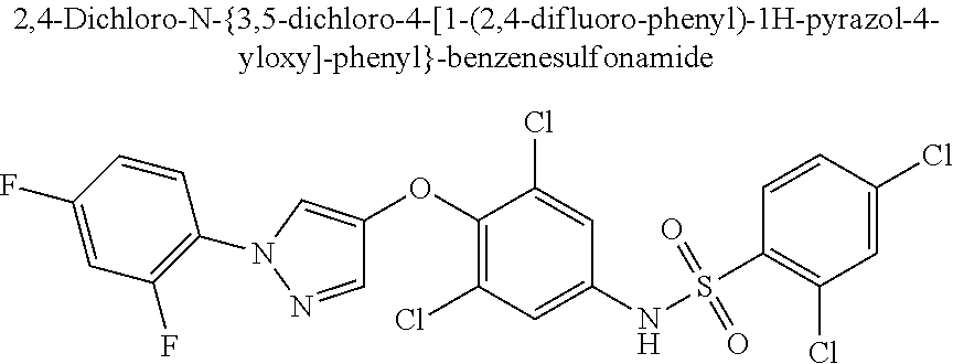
C1=NN(C2=C(F)C=C(F)C=C2)C=C1OC1=C(Cl)C=C(NS(C2=C(Cl)C=C(Cl)C=C2)(=O)=O)C=C1Cl
